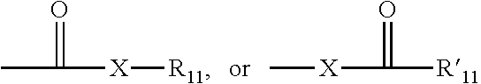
CC(=O)[X][R11].[X](C([R11])=O)C
